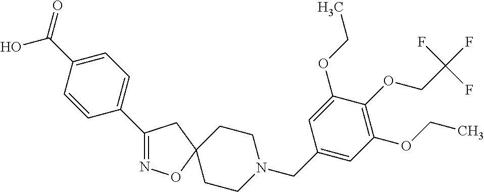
N1=C(C2=CC=C(C(O)=O)C=C2)CC2(O1)CCN(CC1=CC(OCC)=C(OCC(F)(F)F)C(OCC)=C1)CC2
